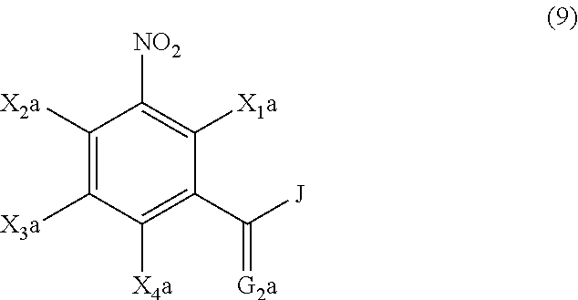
C1([X4a])=C(C(=[G2a])[J])C([X1a])=C([NO2])C([X2a])=C1[X3a]
